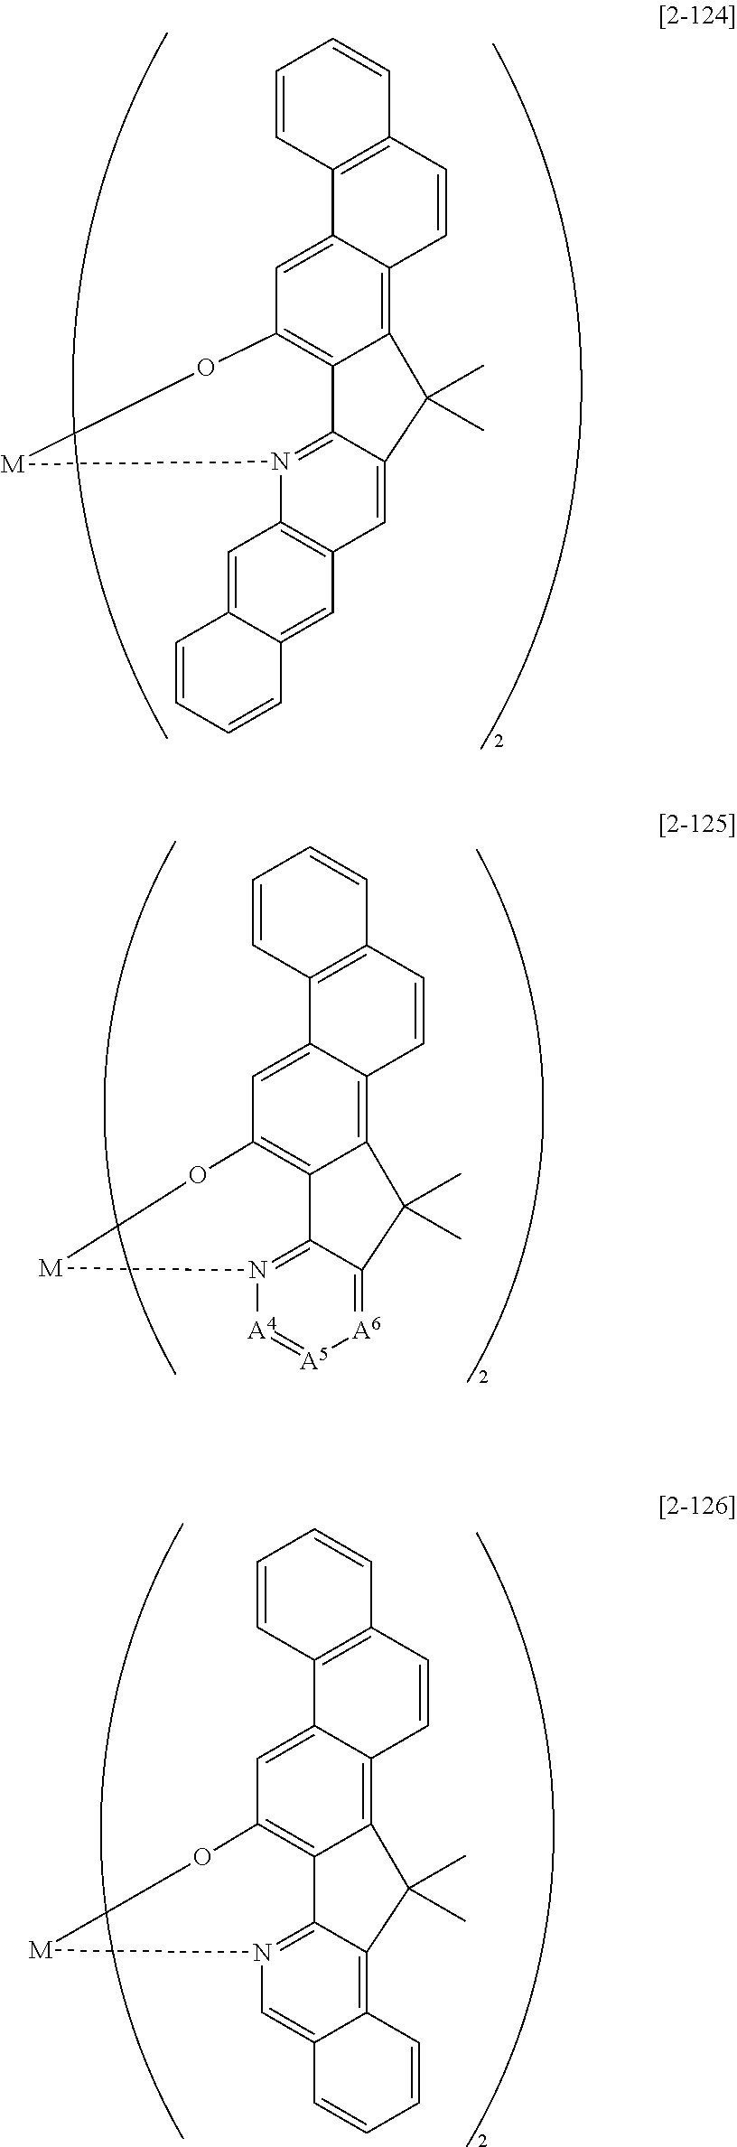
C12=C3C(=CC4=C1C1=N([M]O4)C4=C(C=C1C2(C)C)C=C1C(=C4)C=CC=C1)C1=C(C=CC=C1)C=C3.C12=C3C(=CC4=C1C1=N([M]O4)[A4]=[A5][A6]=C1C2(C)C)C1=C(C=CC=C1)C=C3.C12=C3C(=CC4=C1C1=N([M]O4)C=C4C(=C1C2(C)C)C=CC=C4)C1=C(C=CC=C1)C=C3
